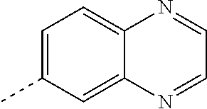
C1=C(C)C=C2C(=C1)N=CC=N2
